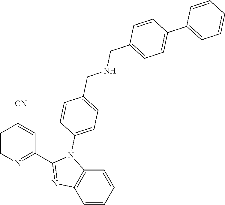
C1=CN=C(C2=NC3=C(N2C2=CC=C(CNCC4=CC=C(C5=CC=CC=C5)C=C4)C=C2)C=CC=C3)C=C1[CN]
